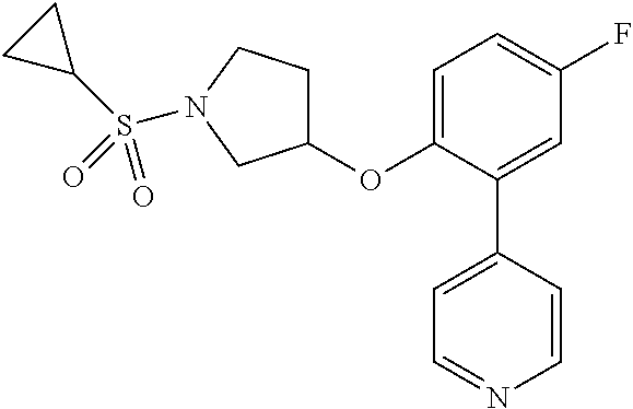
C1(OC2=CC=C(F)C=C2C2=CC=NC=C2)CCN(S(C2CC2)(=O)=O)C1
